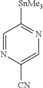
C1=NC([CN])=CN=C1[SnMe3]
